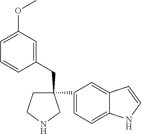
C1(CC2(C3=CC=C4C(=C3)C=CN4)CCNC2)=CC(OC)=CC=C1
